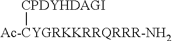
[CPDYHDAGI][Ac-CYGRKKRRQRRR-NH2]
